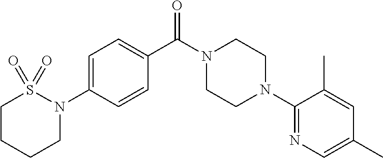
C1=C(N2S(=O)(=O)CCCC2)C=CC(C(N2CCN(C3=NC=C(C)C=C3C)CC2)=O)=C1
